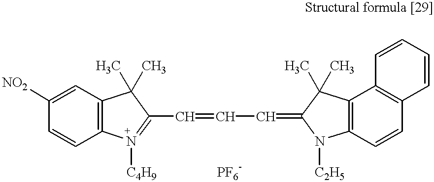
C1=CC2=C(C=C1[NO2])C(C)(C)C(C=CC=C1C(C)(C)C3=C(N1[C2H5])C=CC1=C3C=CC=C1)=N2[C4H9].[PF6-]
